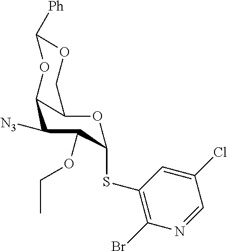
N1=CC(Cl)=CC(SC2OC3C(C([N3])C2OCC)OC([Ph])OC3)=C1Br
